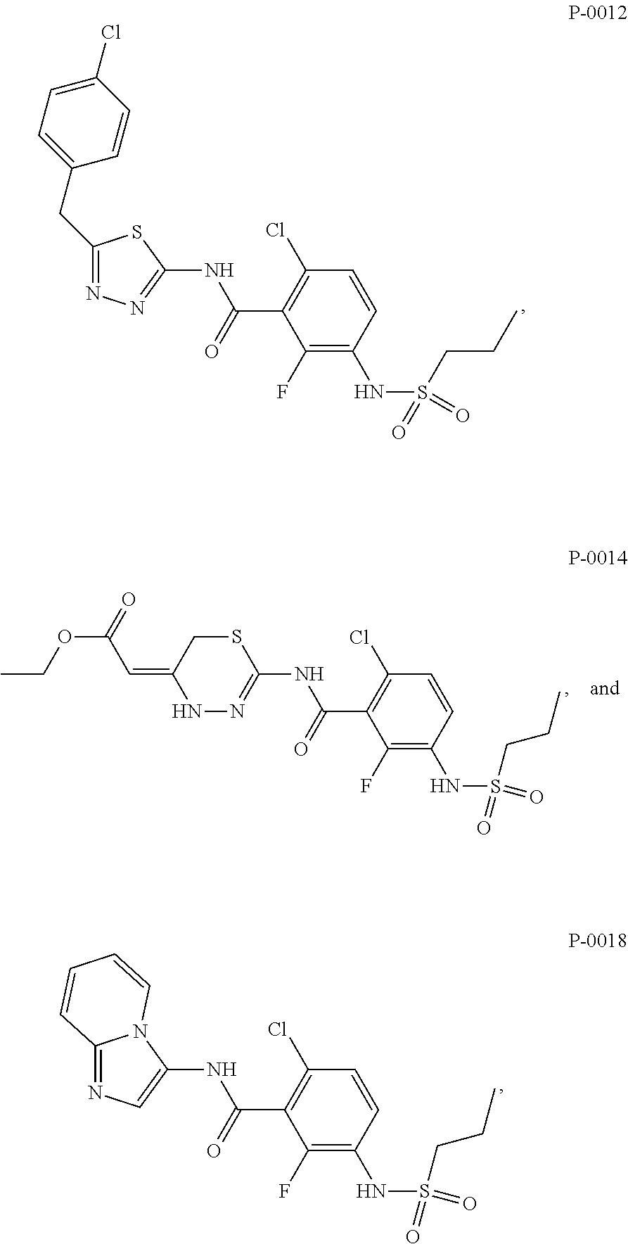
C1(NC(C2=C(Cl)C=CC(NS(=O)(CCC)=O)=C2F)=O)=NN=C(CC2=CC=C(Cl)C=C2)S1.C1(NC(C2=C(Cl)C=CC(NS(CCC)(=O)=O)=C2F)=O)=NNC(=CC(OCC)=O)CS1.C1(NC(C2=C(Cl)C=CC(NS(CCC)(=O)=O)=C2F)=O)=CN=C2N1C=CC=C2
